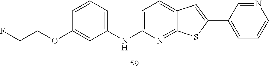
C1=C(NC2=CC=CC(OCCF)=C2)N=C2C(=C1)C=C(C1=CC=CN=C1)S2
